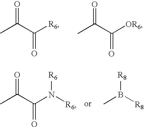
CC(C([R6])=O)=O.CC(C([OR6])=O)=O.CC(C(N([R6])[R6])=O)=O.CB([R8])[R8]
